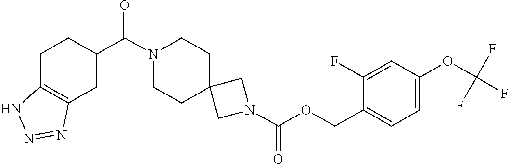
N1(C(OCC2=CC=C(OC(F)(F)F)C=C2F)=O)CC2(C1)CCN(C(C1CCC3=C(C1)N=NN3)=O)CC2
